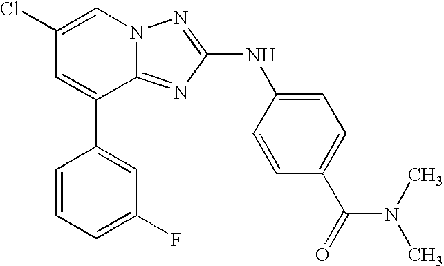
C1(Cl)=CN2C(=NC(NC3=CC=C(C(=O)N(C)C)C=C3)=N2)C(C2=CC(F)=CC=C2)=C1
